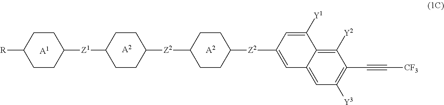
C1CC([Z1]C2CCC([R])CC2)CCC1[Z2]C1CCC([Z2]C2=CC3=CC([Y3])=C(C#C[CF3])C([Y2])=C3C([Y1])=C2)CC1.[A2].[A2].[A1]
